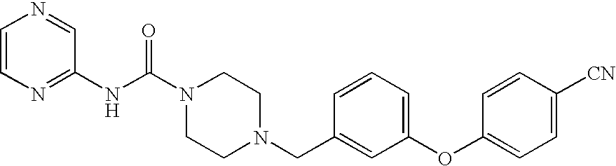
C1=CN=CC(NC(N2CCN(CC3=CC(OC4=CC=C([CN])C=C4)=CC=C3)CC2)=O)=N1
